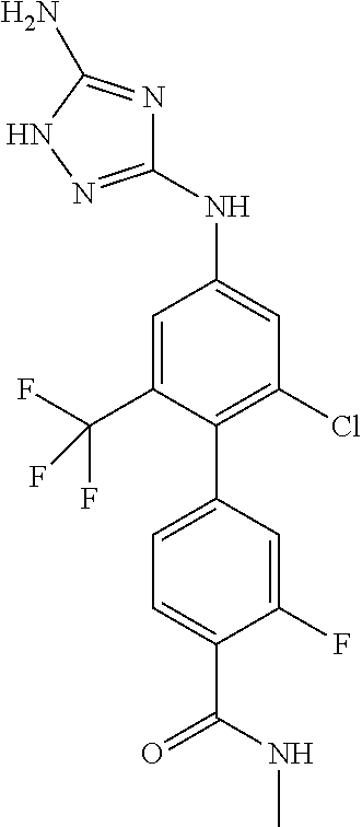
C1(F)=CC(C2=C(Cl)C=C(NC3=NNC(N)=N3)C=C2C(F)(F)F)=CC=C1C(=O)NC
